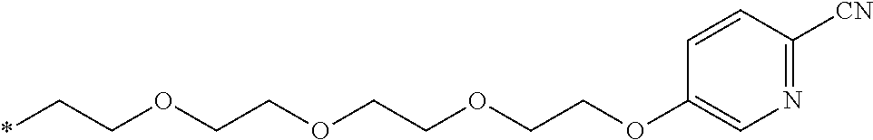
*CCOCCOCCOCCOC1=CN=C([CN])C=C1
